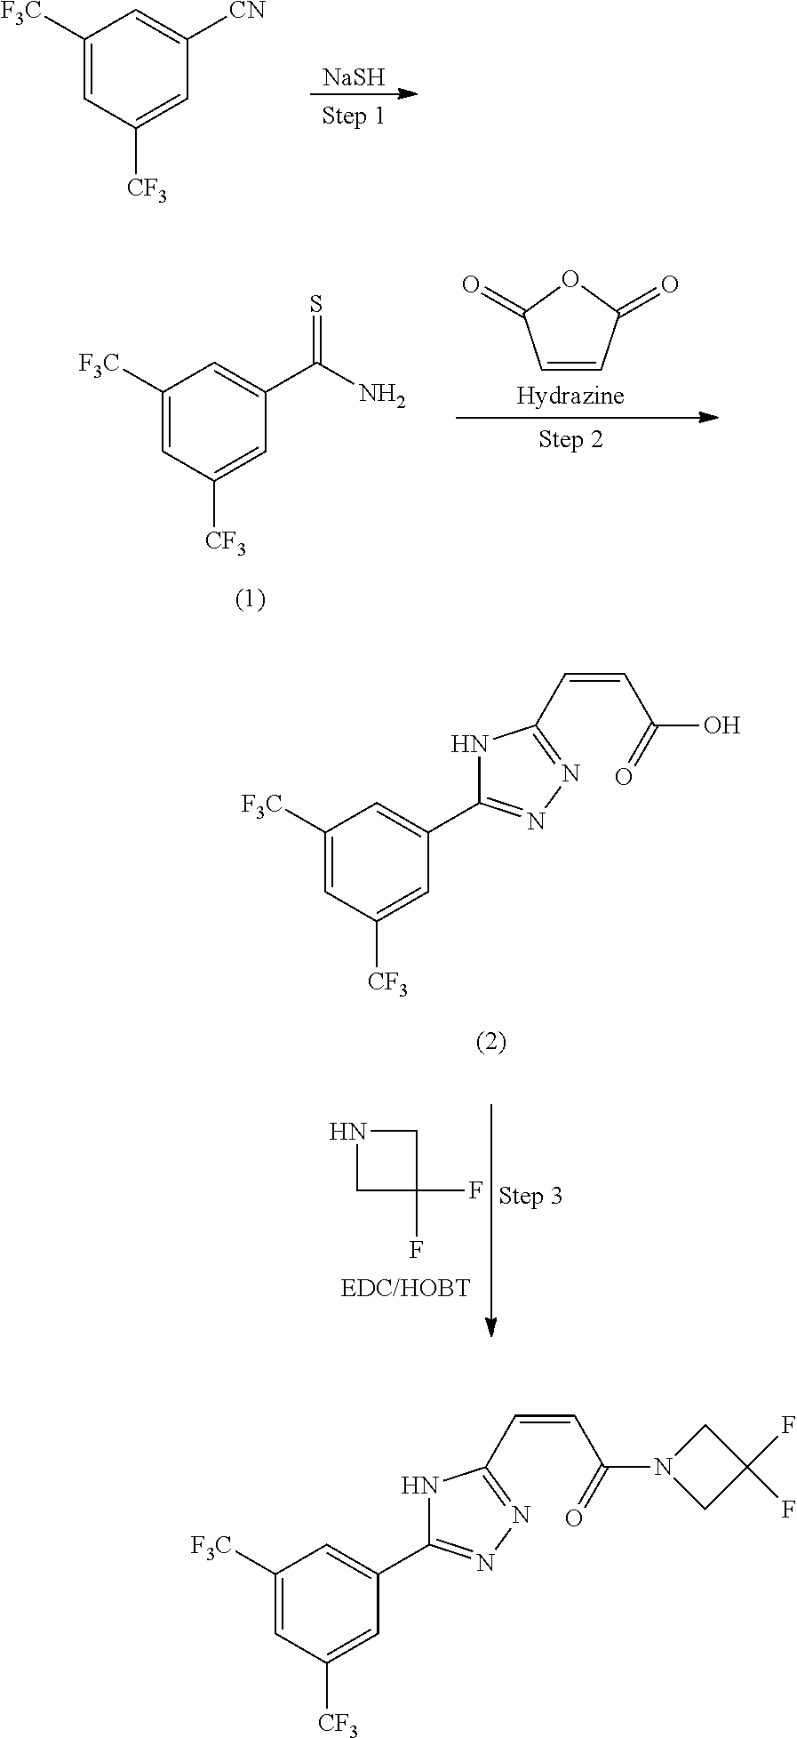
C1([F3C])=CC([CF3])=CC([CN])=C1.[NaSH].C1([F3C])=CC([CF3])=CC(C(N)=S)=C1.[Hydrazine].C1=CC(=O)OC1=O.C1([F3C])=CC([CF3])=CC(C2=NN=C(C=CC(=O)O)N2)=C1.N1CC(F)(F)C1.C1([F3C])=CC([CF3])=CC(C2=NN=C(C=CC(=O)N3CC(F)(F)C3)N2)=C1
